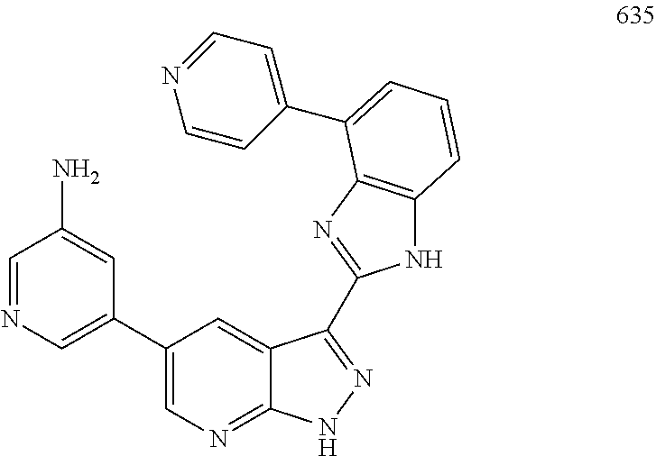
C1=NC=C(C2=CN=C3C(=C2)C(C2=NC4=C(N2)C=CC=C4C2=CC=NC=C2)=NN3)C=C1N
